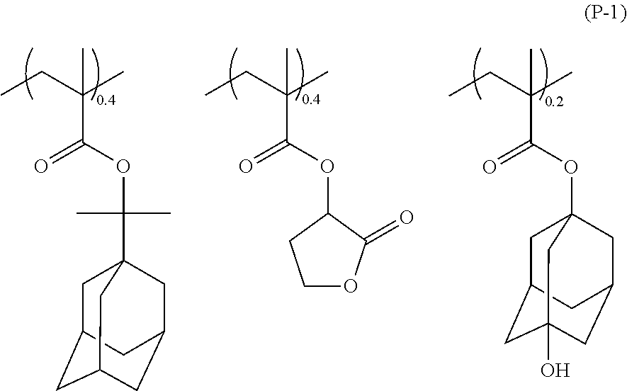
CCC(C)(C)C(OC1CCOC1=O)=O.CCC(C)(C)C(OC12CC3CC(O)(CC(C1)C3)C2)=O.CCC(C)(C)C(OC(C)(C)C12CC3CC(CC(C1)C3)C2)=O
